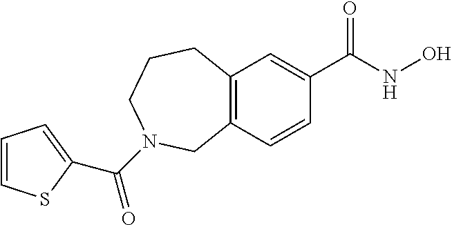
C12=C(C=C(C(=O)NO)C=C1)CCCN(C(=O)C1=CC=CS1)C2
